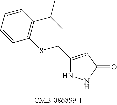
C1(CSC2=C(C(C)C)C=CC=C2)=CC(=O)NN1
